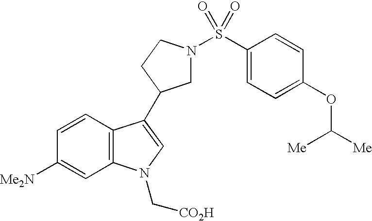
C1N(S(C2=CC=C(OC([Me])[Me])C=C2)(=O)=O)CCC1C1=CN(C[CO2H])C2=C1C=CC([Me2N])=C2
